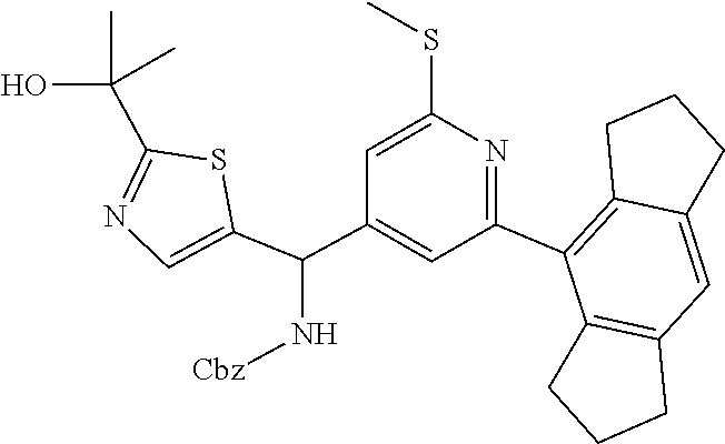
C1(C2=C3CCCC3=CC3=C2CCC3)=NC(SC)=CC(C(C2=CN=C(C(O)(C)C)S2)N[Cbz])=C1
